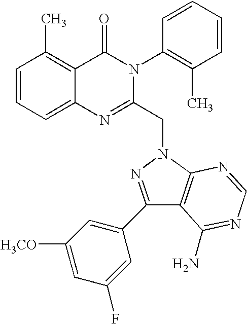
C1=CC=C2C(=C1C)C(=O)N(C1=C(C)C=CC=C1)C(CN1N=C(C3=CC([H3CO])=CC(F)=C3)C3=C1N=CN=C3N)=N2
